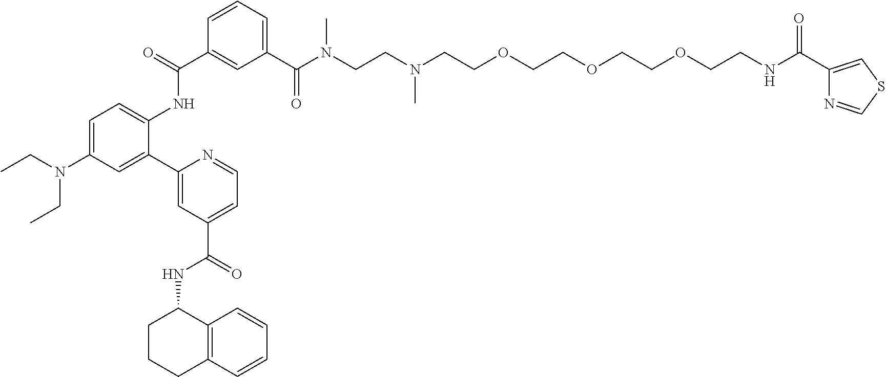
C1=CC=C(C(N(CCN(CCOCCOCCOCCNC(=O)C2=CSC=N2)C)C)=O)C=C1C(NC1=CC=C(N(CC)CC)C=C1C1=CC(C(NC2CCCC3=C2C=CC=C3)=O)=CC=N1)=O
